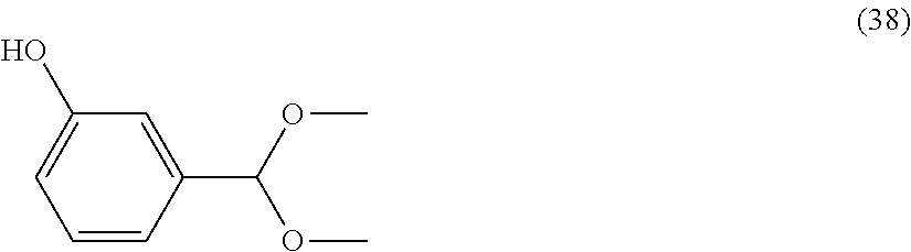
C1=CC(C(OC)OC)=CC(O)=C1
